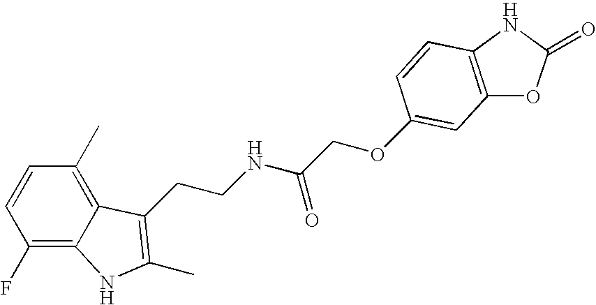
C1(F)=C2C(=C(C)C=C1)C(CCNC(COC1=CC3=C(NC(=O)O3)C=C1)=O)=C(C)N2
